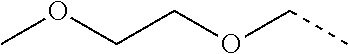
O(CC)CCOC
